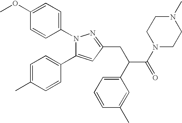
C1=C(OC)C=CC(N2C(C3=CC=C(C)C=C3)=CC(CC(C3=CC=CC(C)=C3)C(N3CCN(C)CC3)=O)=N2)=C1
